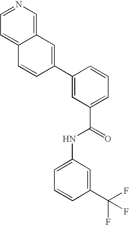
C1=NC=C2C(=C1)C=CC(C1=CC(C(=O)NC3=CC=CC(C(F)(F)F)=C3)=CC=C1)=C2
